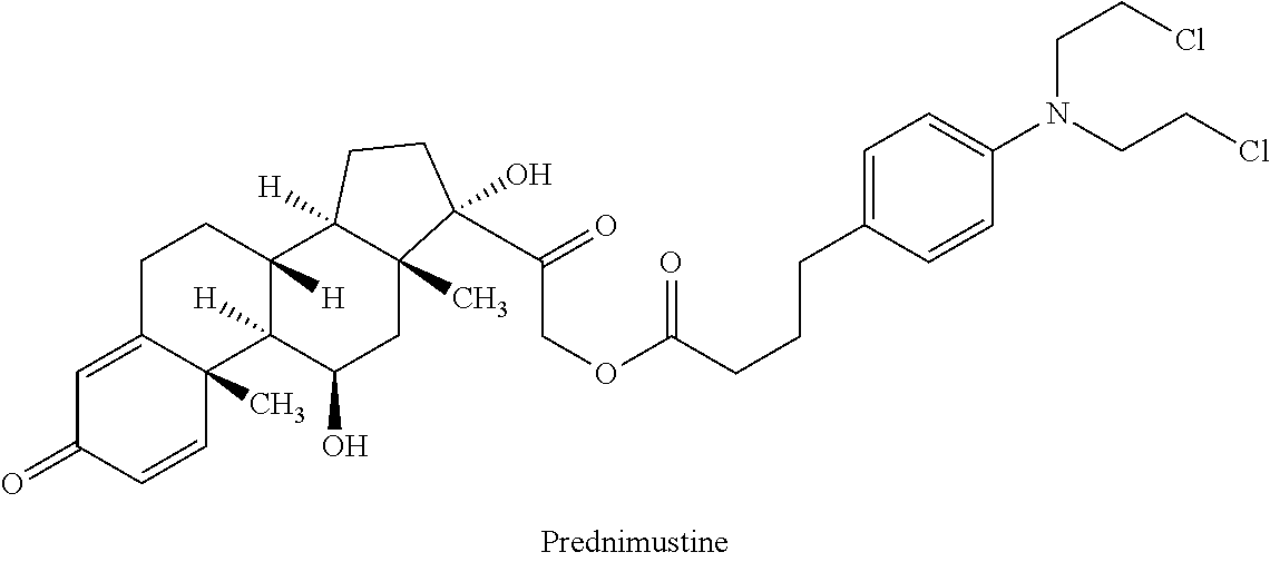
C1=C2C(C)(C=CC1=O)C1([H])C([H])(CC2)C2([H])C(C)(CC1O)C(C(=O)COC(CCCC1=CC=C(N(CCCl)CCCl)C=C1)=O)(O)CC2
